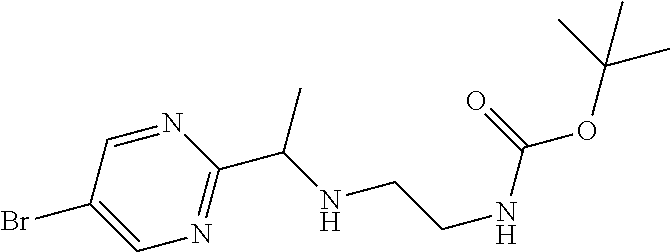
N1=CC(Br)=CN=C1C(NCCNC(OC(C)(C)C)=O)C
